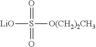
[LiO]S([O(CH2)2CH3])(=O)=O
